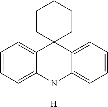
C1=CC=C2C(=C1)C1(C3=CC=CC=C3N2[H])CCCCC1
